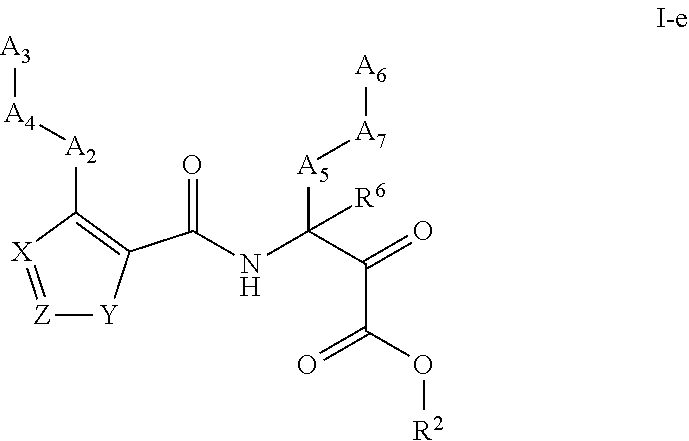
[Z]1=[X]C([A2][A4][A3])=C(C(NC([A5][A7][A6])([R6])C(C(O[R2])=O)=O)=O)[Y]1
